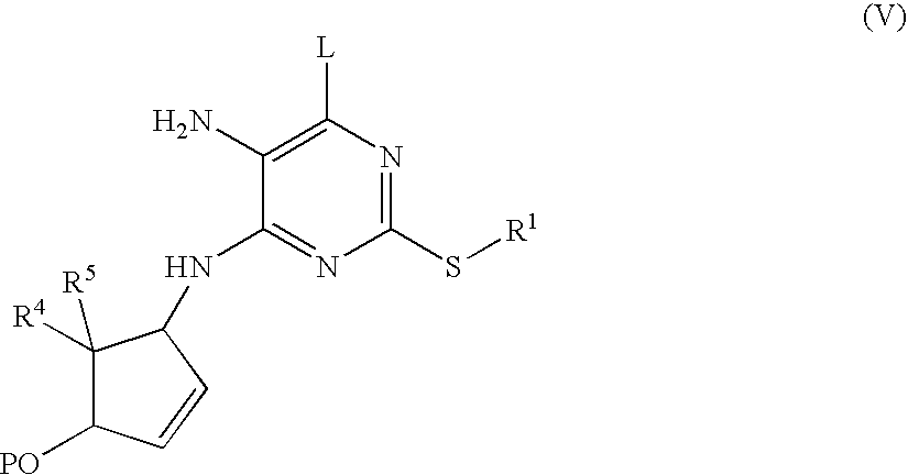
C1(S[R1])=NC([L])=C(N)C(NC2C([R4])([R5])C([PO])C=C2)=N1
